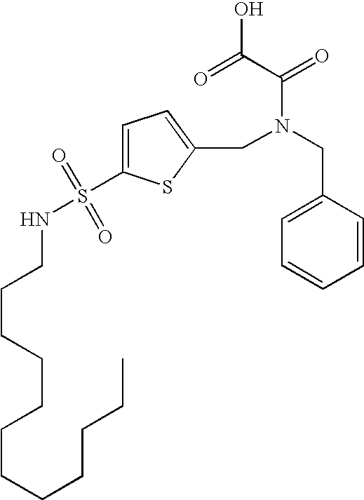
C1(CN(CC2=CC=C(S(NCCCCCCCCCCCC)(=O)=O)S2)C(C(=O)O)=O)=CC=CC=C1
